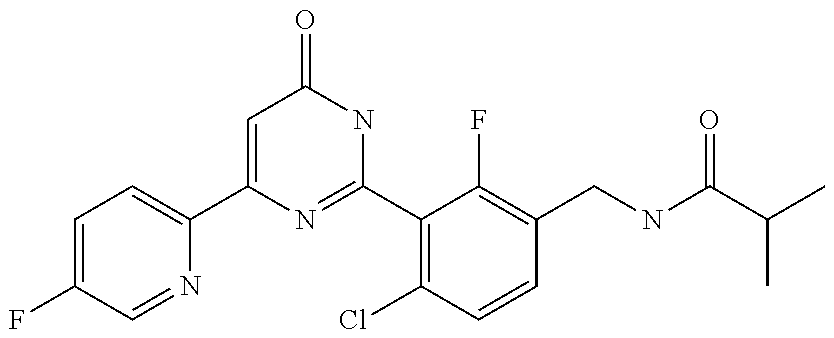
C1(C2=CC=C(F)C=N2)=CC(=O)NC(C2=C(Cl)C=CC(CNC(C(C)C)=O)=C2F)=N1
